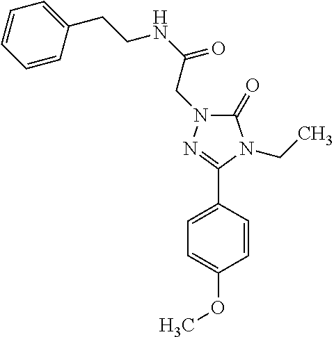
C1(CCNC(=O)CN2C(=O)N(CC)C(C3=CC=C(OC)C=C3)=N2)=CC=CC=C1
